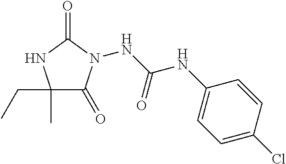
N(C(NC1=CC=C(Cl)C=C1)=O)N1C(=O)C(C)(CC)NC1=O
